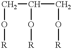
C(O[R])C(O[R])CO[R]
